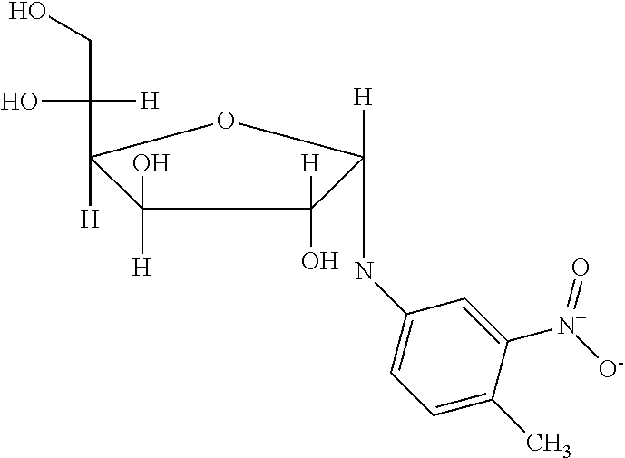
C1([H])(O)C([H])(C(O)([H])CO)OC([H])(NC2=CC=C(C)C([N+]([O-])=O)=C2)C1(O)[H]
